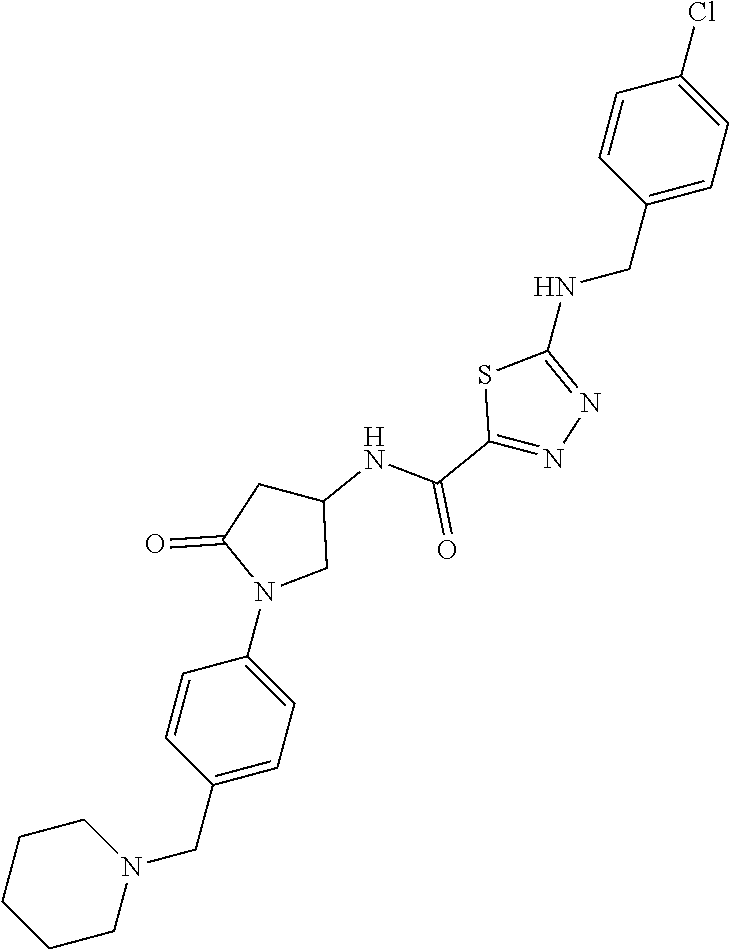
C1CCCN(CC2=CC=C(N3CC(NC(C4=NN=C(NCC5=CC=C(Cl)C=C5)S4)=O)CC3=O)C=C2)C1
